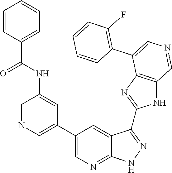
C1=NC=C(C2=CN=C3C(=C2)C(C2=NC4=C(N2)C=NC=C4C2=C(F)C=CC=C2)=NN3)C=C1NC(C1=CC=CC=C1)=O
